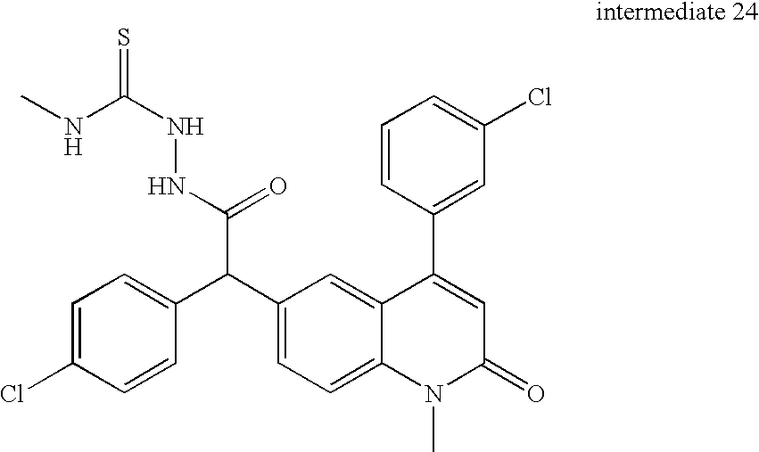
C1=C(Cl)C=CC(C(C2=CC=C3C(=C2)C(C2=CC(Cl)=CC=C2)=CC(=O)N3C)C(=O)NNC(=S)NC)=C1
